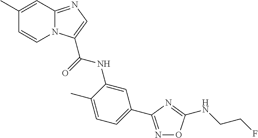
C1(C)=CC2=NC=C(C(NC3=CC(C4=NOC(NCCF)=N4)=CC=C3C)=O)N2C=C1
